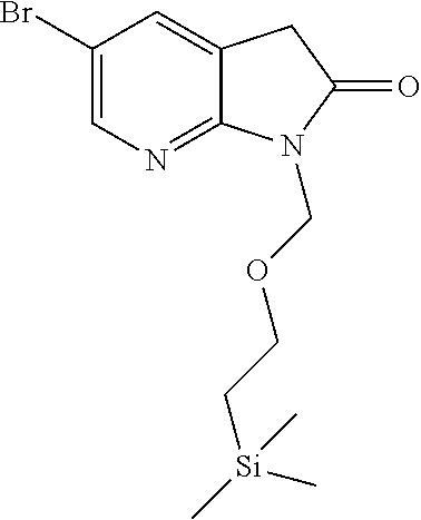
C1(Br)=CN=C2C(=C1)CC(=O)N2COCC[Si](C)(C)C
